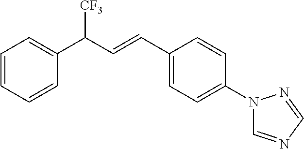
C1=CC(C(C=CC2=CC=C(N3C=NC=N3)C=C2)[CF3])=CC=C1
